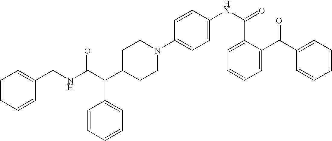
C1(CNC(C(C2CCN(C3=CC=C(NC(C4=CC=CC=C4C(C4=CC=CC=C4)=O)=O)C=C3)CC2)C2=CC=CC=C2)=O)=CC=CC=C1
